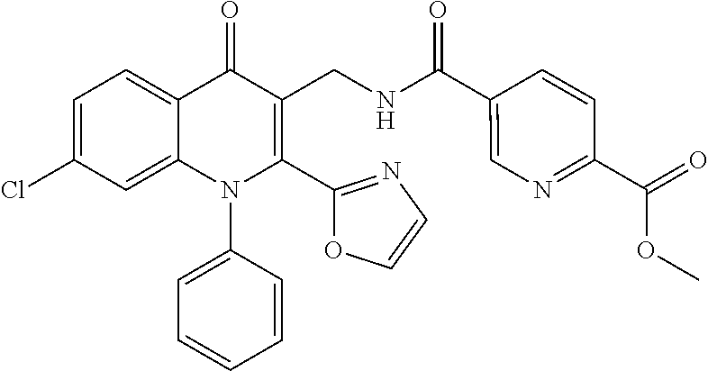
C1=C(Cl)C=C2C(=C1)C(=O)C(CNC(C1=CN=C(C(OC)=O)C=C1)=O)=C(C1=NC=CO1)N2C1=CC=CC=C1
